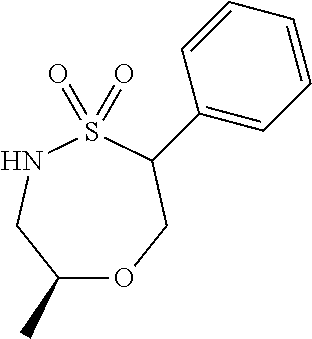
C1(C)OCC(C2=CC=CC=C2)S(=O)(=O)NC1
